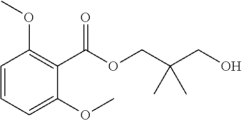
C(OCC(CO)(C)C)(=O)C1=C(OC)C=CC=C1OC
